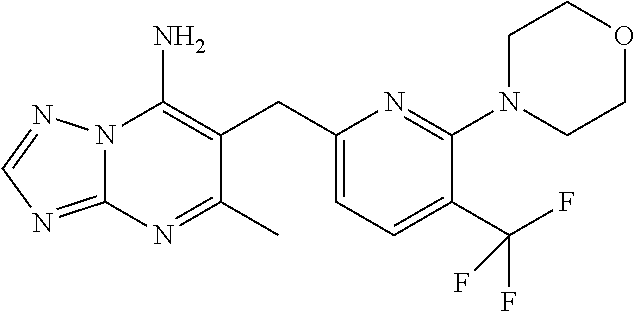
C1(CC2=C(N)N3C(=NC=N3)N=C2C)=CC=C(C(F)(F)F)C(N2CCOCC2)=N1
